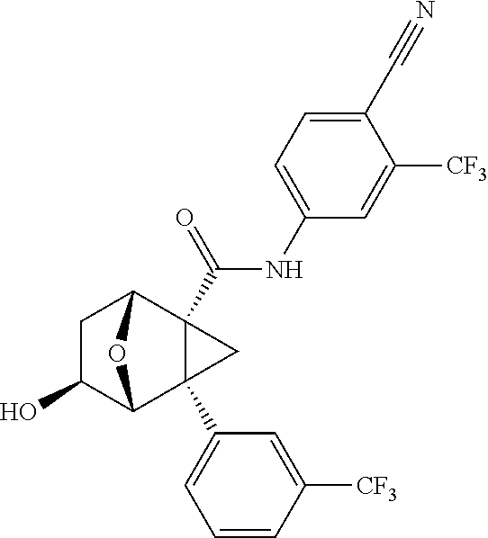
C1C(O)C2C3(C4=CC=CC([CF3])=C4)C(C(NC4=CC=C(C#N)C([CF3])=C4)=O)(C1O2)C3
